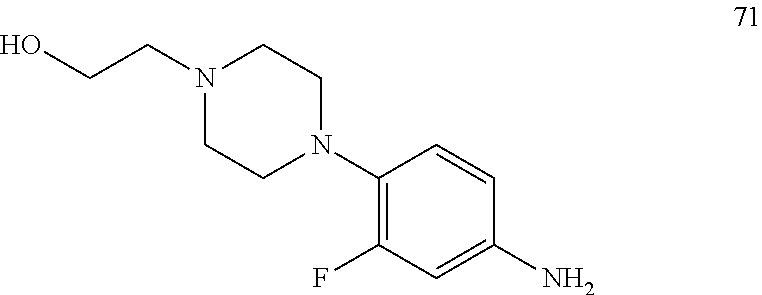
N1(CCO)CCN(C2=C(F)C=C(N)C=C2)CC1
